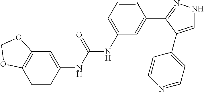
C1=CC(NC(NC2=CC=CC(C3=NNC=C3C3=CC=NC=C3)=C2)=O)=CC2=C1OCO2
